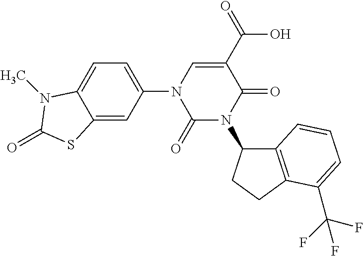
C1(=O)N(C2C3=C(CC2)C(C(F)(F)F)=CC=C3)C(=O)C(C(=O)O)=CN1C1=CC=C2C(=C1)SC(=O)N2C
